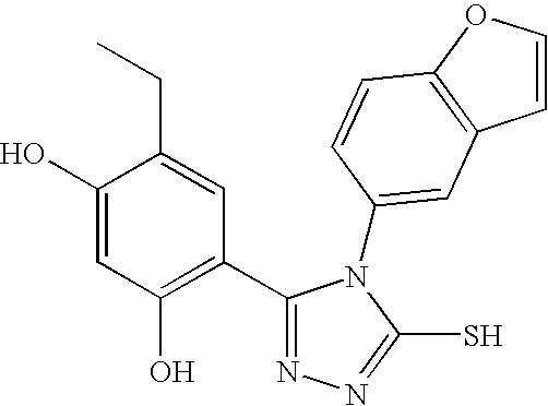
C1(C2=C(O)C=C(O)C(CC)=C2)=NN=C(S)N1C1=CC2=C(OC=C2)C=C1
